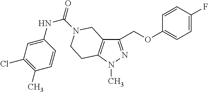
C1(COC2=CC=C(F)C=C2)=NN(C)C2=C1CN(C(=O)NC1=CC(Cl)=C(C)C=C1)CC2
